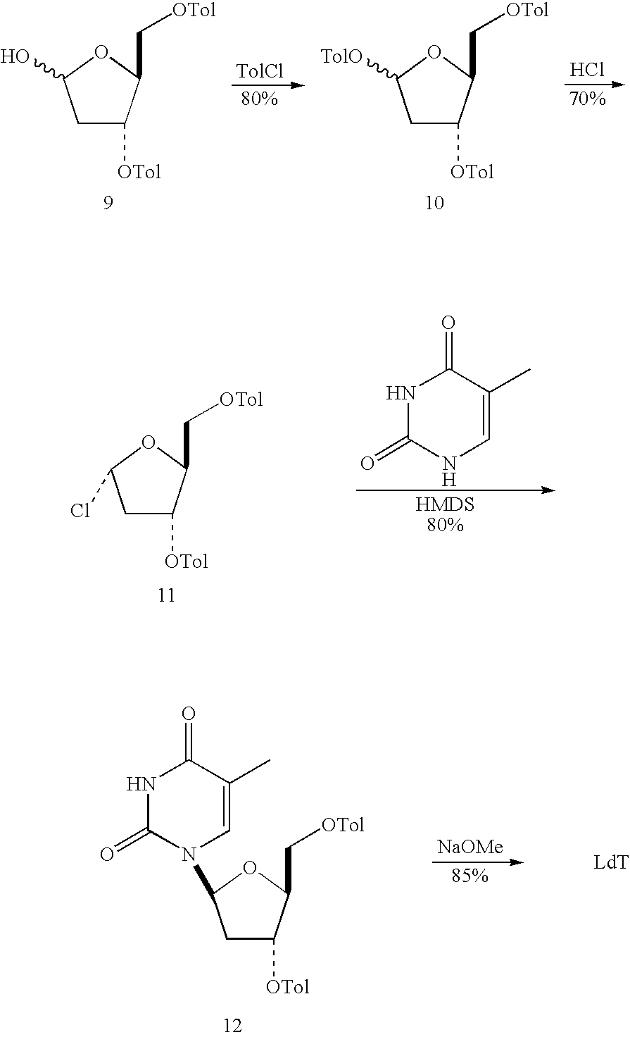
[TolCl].C1C([OTol])C(C[OTol])OC1O.C1C([OTol])C(C[OTol])OC1[TolO].Cl.C1C([OTol])C(C[OTol])OC1Cl.N1C(=O)NC=C(C)C1=O.[NaOMe].[LdT].C1C([OTol])C(C[OTol])OC1N1C(=O)NC(=O)C(C)=C1
